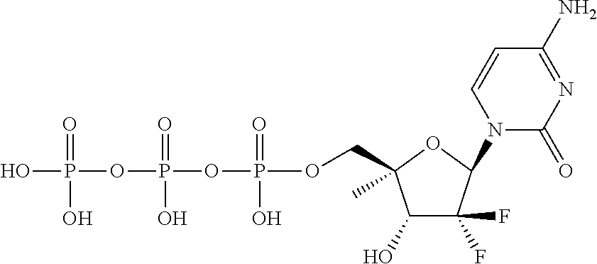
C1(O)C(F)(F)C(N2C(=O)N=C(N)C=C2)OC1(COP(OP(OP(O)(=O)O)(=O)O)(=O)O)C
